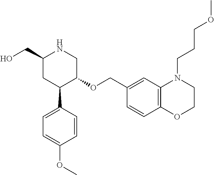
C1(CO)CC(C2=CC=C(OC)C=C2)C(OCC2=CC3=C(C=C2)OCCN3CCCOC)CN1
